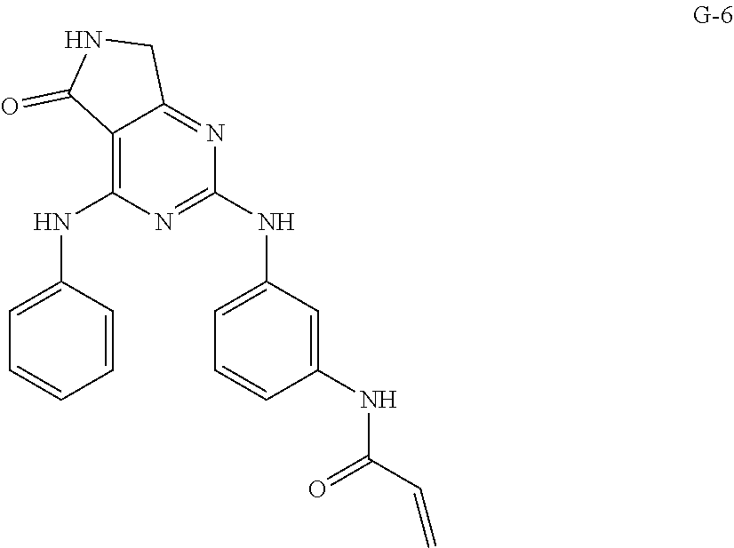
C1=CC(NC(C=C)=O)=CC(NC2=NC(NC3=CC=CC=C3)=C3C(=N2)CNC3=O)=C1
